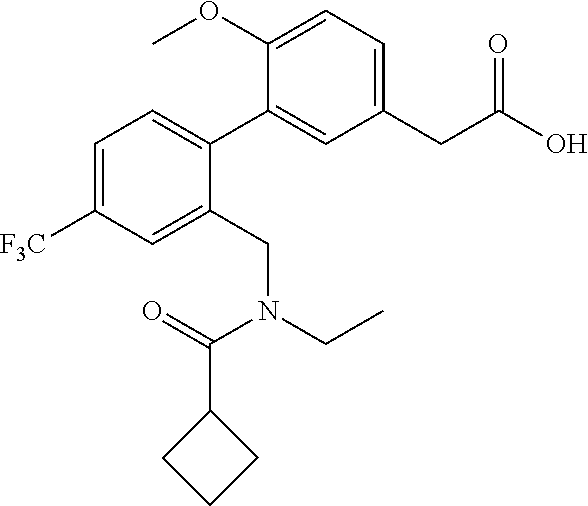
C1=C([F3C])C=C(CN(CC)C(=O)C2CCC2)C(C2=CC(CC(O)=O)=CC=C2OC)=C1
